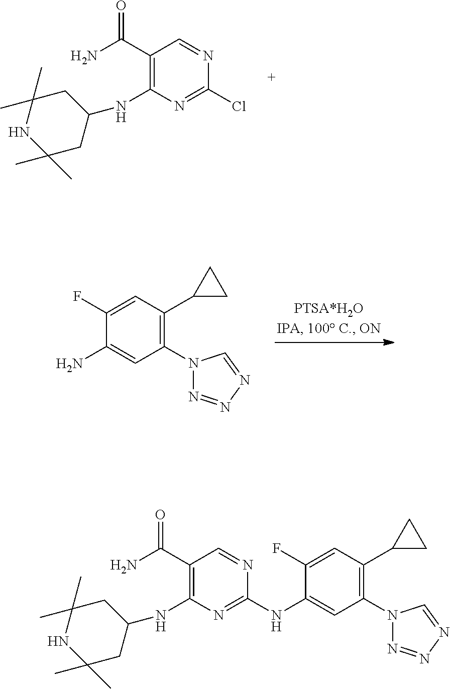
C1(NC2CC(C)(C)NC(C)(C)C2)=C(C(N)=O)C=NC(Cl)=N1.NC1=CC(N2N=NN=C2)=C(C2CC2)C=C1F.C1(NC2=NC(NC3CC(C)(C)NC(C)(C)C3)=C(C(N)=O)C=N2)=CC(N2N=NN=C2)=C(C2CC2)C=C1F
